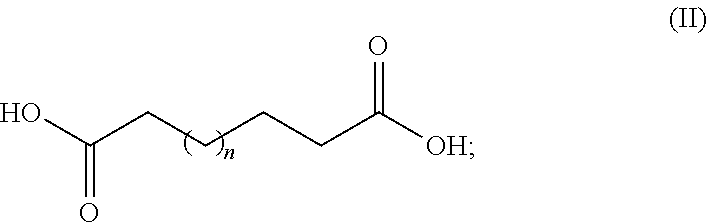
OC(CCCCC([OH])=O)=O
